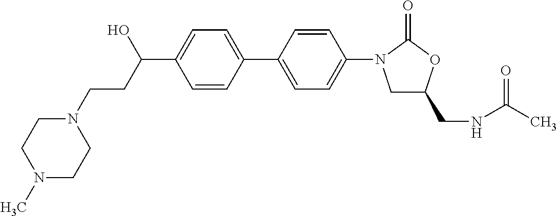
C1(C(CCN2CCN(C)CC2)O)=CC=C(C2=CC=C(N3CC(CNC(C)=O)OC3=O)C=C2)C=C1
